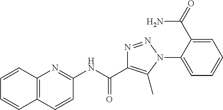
N(C(=O)C1=C(C)N(C2=CC=CC=C2C(N)=O)N=N1)C1=NC2=C(C=C1)C=CC=C2
